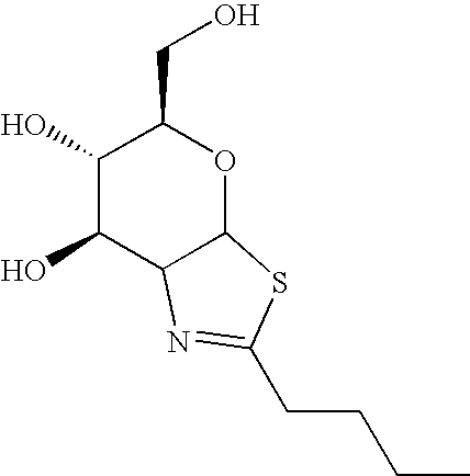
C1(O)C(O)C2C(OC1CO)SC(CCCC)=N2
